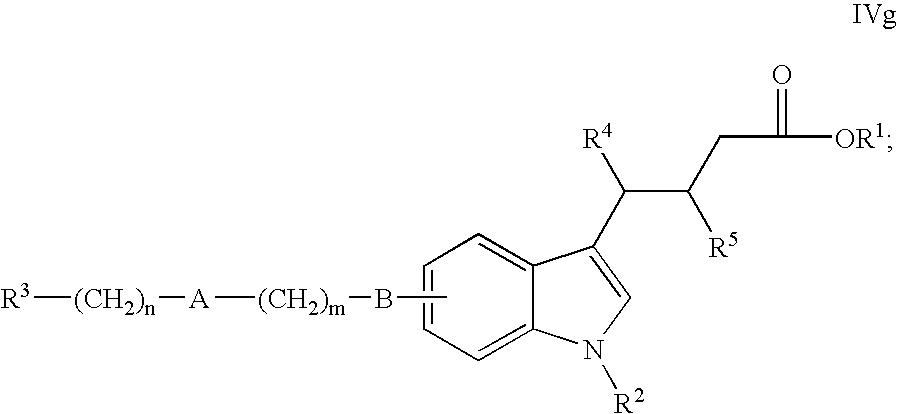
C1=C2C(=CC=C1)C(C([R4])C(CC(=O)[OR1])[R5])=CN2[R2].[R3][(CH2)n][A][(CH2)m]BC
